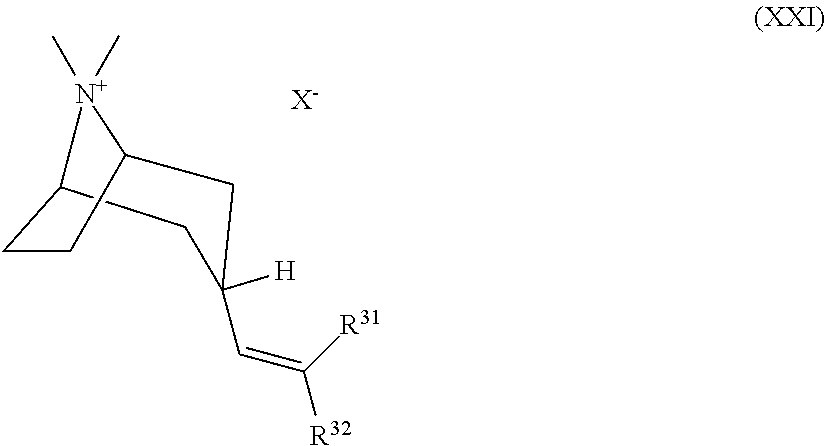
C12CC(C=C([R32])[R31])([H])CC(CC1)[N+]2(C)C.[X-]
